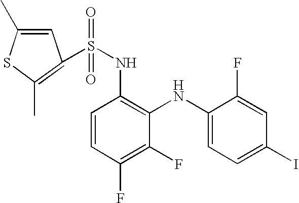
S(NC1=C(NC2=CC=C(I)C=C2F)C(F)=C(F)C=C1)(=O)(=O)C1=C(C)SC(C)=C1
